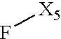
F[X5]
